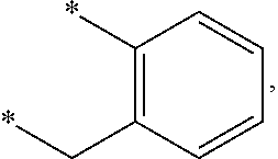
*CC1=C(*)C=CC=C1
